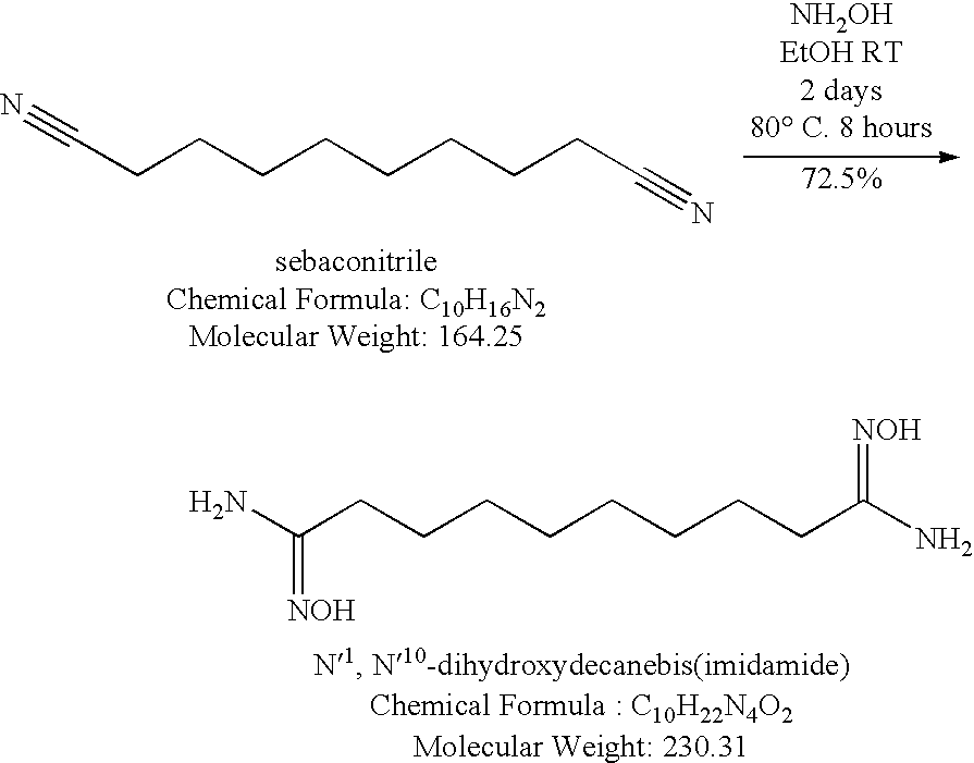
N#CCCCCCCCCC#N.C(=[NOH])(N)CCCCCCCCC(N)=[NOH]
